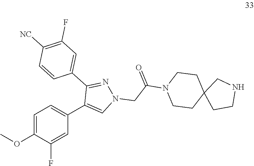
C1=C(OC)C(F)=CC(C2=CN(CC(N3CCC4(CC3)CCNC4)=O)N=C2C2=CC(F)=C([NC])C=C2)=C1
